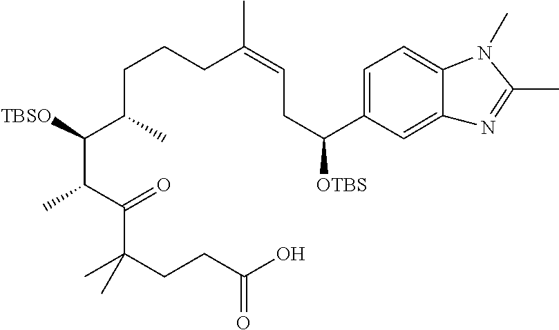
C(C(C(C(C(=O)C(CCC(=O)O)(C)C)C)[TBSO])C)CCC(=CCC([OTBS])C1=CC=C2C(=C1)N=C(C)N2C)C
